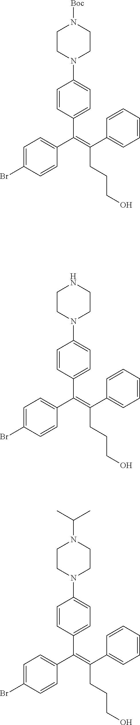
C(=C(C1=CC=CC=C1)CCCO)(C1=CC=C(Br)C=C1)C1=CC=C(N2CCN([Boc])CC2)C=C1.C(=C(C1=CC=CC=C1)CCCO)(C1=CC=C(Br)C=C1)C1=CC=C(N2CCNCC2)C=C1.C(=C(C1=CC=CC=C1)CCCO)(C1=CC=C(Br)C=C1)C1=CC=C(N2CCN(C(C)C)CC2)C=C1
